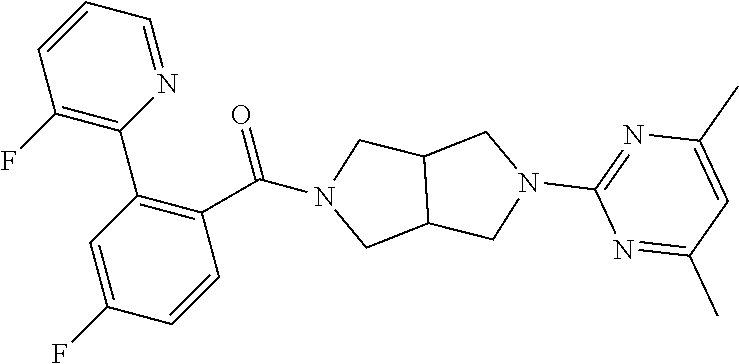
C12C(CN(C3=NC(C)=CC(C)=N3)C1)CN(C(C1=C(C3=C(F)C=CC=N3)C=C(F)C=C1)=O)C2
